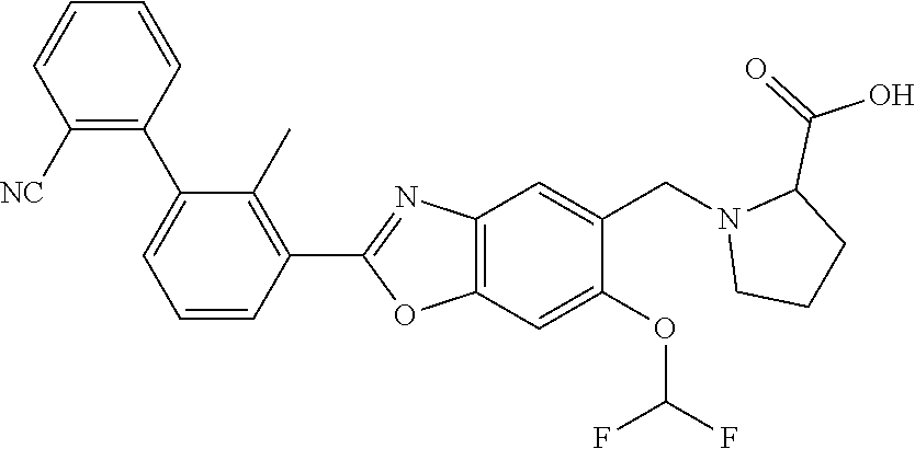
C1(C2=C([NC])C=CC=C2)=CC=CC(C2=NC3=C(O2)C=C(OC(F)F)C(CN2CCCC2C(=O)O)=C3)=C1C
